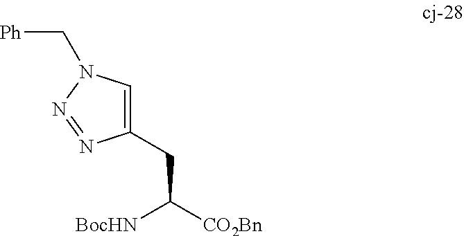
[BocHN]C([CO2Bn])CC1=CN(C[Ph])N=N1
